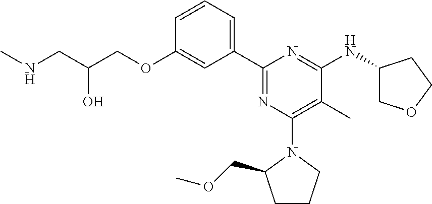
C1=CC=C(C2=NC(N3C(COC)CCC3)=C(C)C(NC3COCC3)=N2)C=C1OCC(CNC)O
